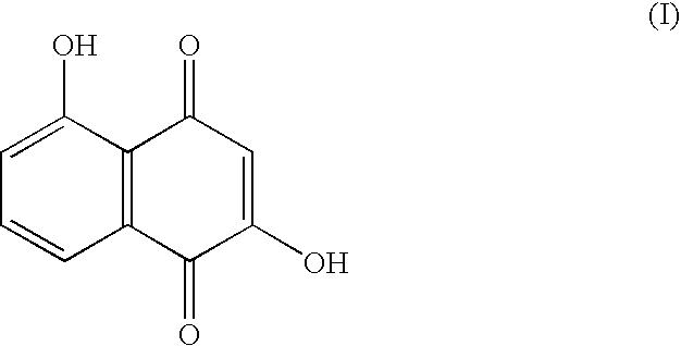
C12=C(C(O)=CC=C1)C(=O)C=C(O)C2=O
